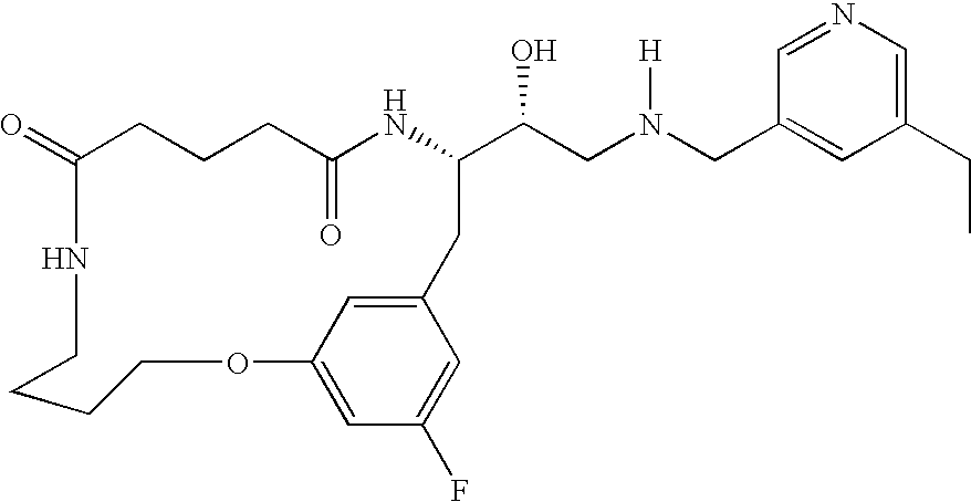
C1(=O)CCCC(=O)NC(C(CN(CC2=CC(CC)=CN=C2)[H])O)CC2=CC(=CC(F)=C2)OCCCCN1
